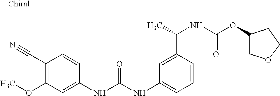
C(C1=C(OC)C=C(NC(NC2=CC=CC(C(NC(OC3COCC3)=O)C)=C2)=O)C=C1)#N
